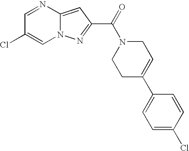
C1=NC2=CC(C(=O)N3CCC(C4=CC=C(Cl)C=C4)=CC3)=NN2C=C1Cl
